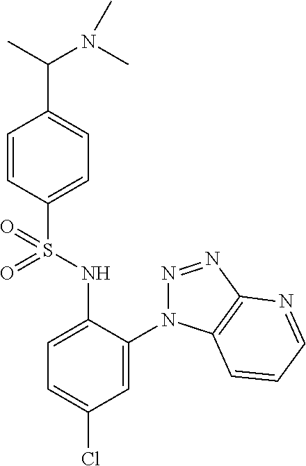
C1=CC(S(NC2=CC=C(Cl)C=C2N2N=NC3=C2C=CC=N3)(=O)=O)=CC=C1C(N(C)C)C
